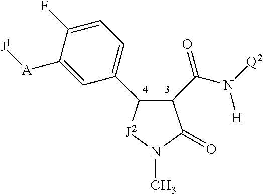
C1(C(N([Q2])[H])=O)C(C2=CC=C(F)C([A][J1])=C2)[J2]N(C)C1=O
